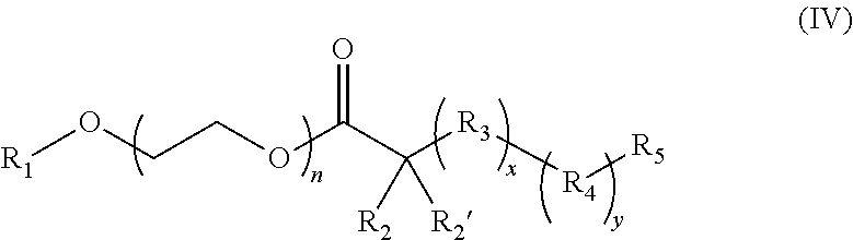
[R1]OCCOC(C([R3][R4][R5])([R2])[R2])=O
